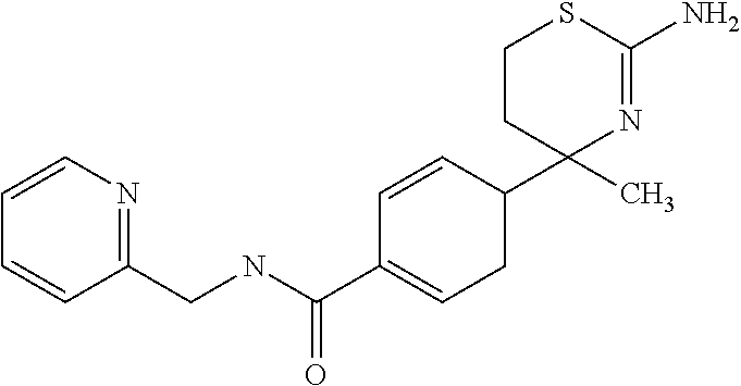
C1=CC(C2(C)N=C(N)SCC2)CC=C1C(NCC1=NC=CC=C1)=O
